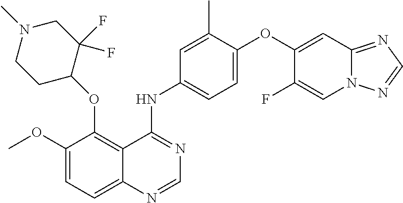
O(C1=C2C(=CC=C1OC)N=CN=C2NC1=CC=C(OC2=CC3=NC=NN3C=C2F)C(C)=C1)C1C(F)(F)CN(C)CC1
